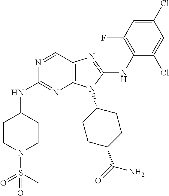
N1=CC2=C(N=C1NC1CCN(S(C)(=O)=O)CC1)N(C1CCC(C(=O)N)CC1)C(NC1=C(F)C=C(Cl)C=C1Cl)=N2
